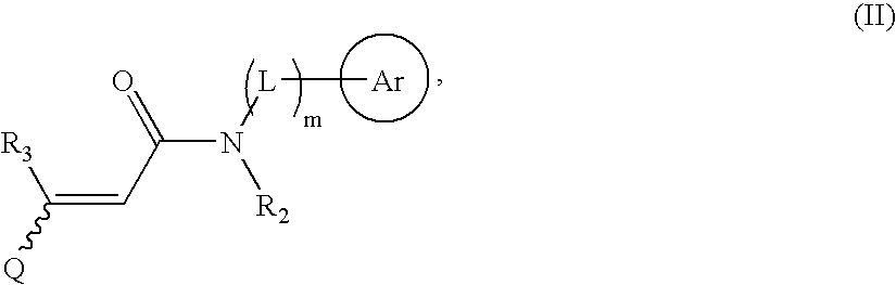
C(=CC(N([L][Ar])[R2])=O)([Q])[R3]
